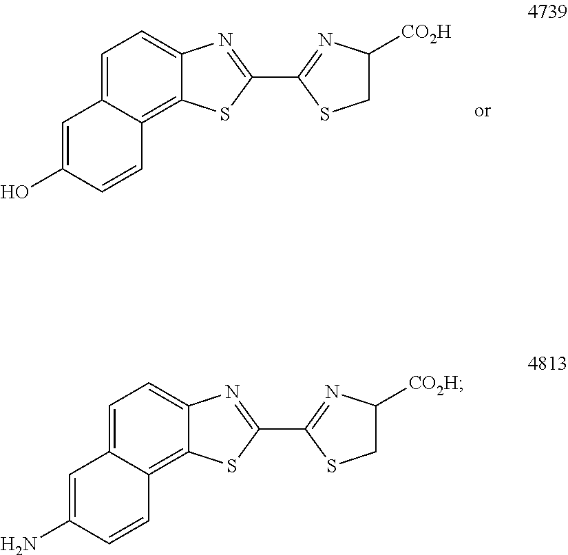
C1=C(O)C=CC2=C3C(=CC=C12)N=C(C1=NC([CO2H])CS1)S3.C1=C(N)C=CC2=C3C(=CC=C12)N=C(C1=NC([CO2H])CS1)S3
